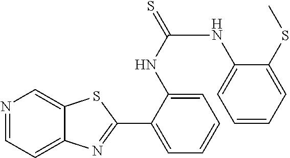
C1(NC(NC2=CC=CC=C2SC)=S)=CC=CC=C1C1=NC2=CC=NC=C2S1
